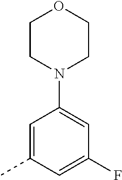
C1=C(C)C=C(F)C=C1N1CCOCC1
